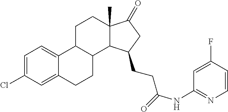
C12(C)C(=O)CC(CCC(=O)NC3=NC=CC(F)=C3)C1C1C(C3=CC=C(Cl)C=C3CC1)CC2
